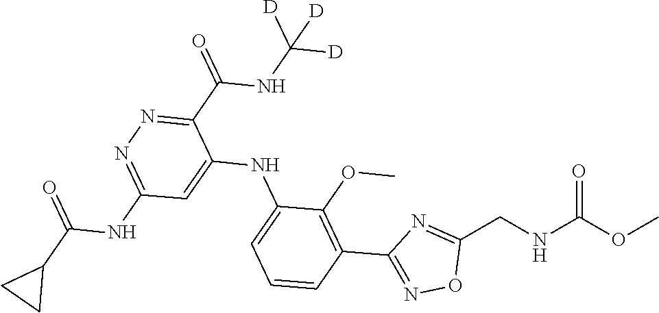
C1=CC=C(NC2=CC(NC(C3CC3)=O)=NN=C2C(NC([D])([D])[D])=O)C(OC)=C1C1=NOC(CNC(OC)=O)=N1
